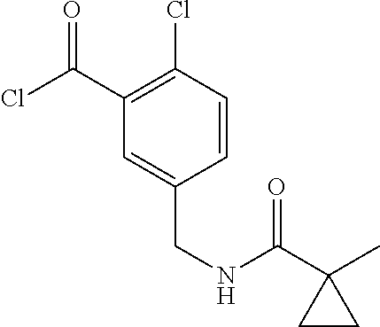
C1=C(CNC(=O)C2(C)CC2)C=CC(Cl)=C1C(=O)Cl
